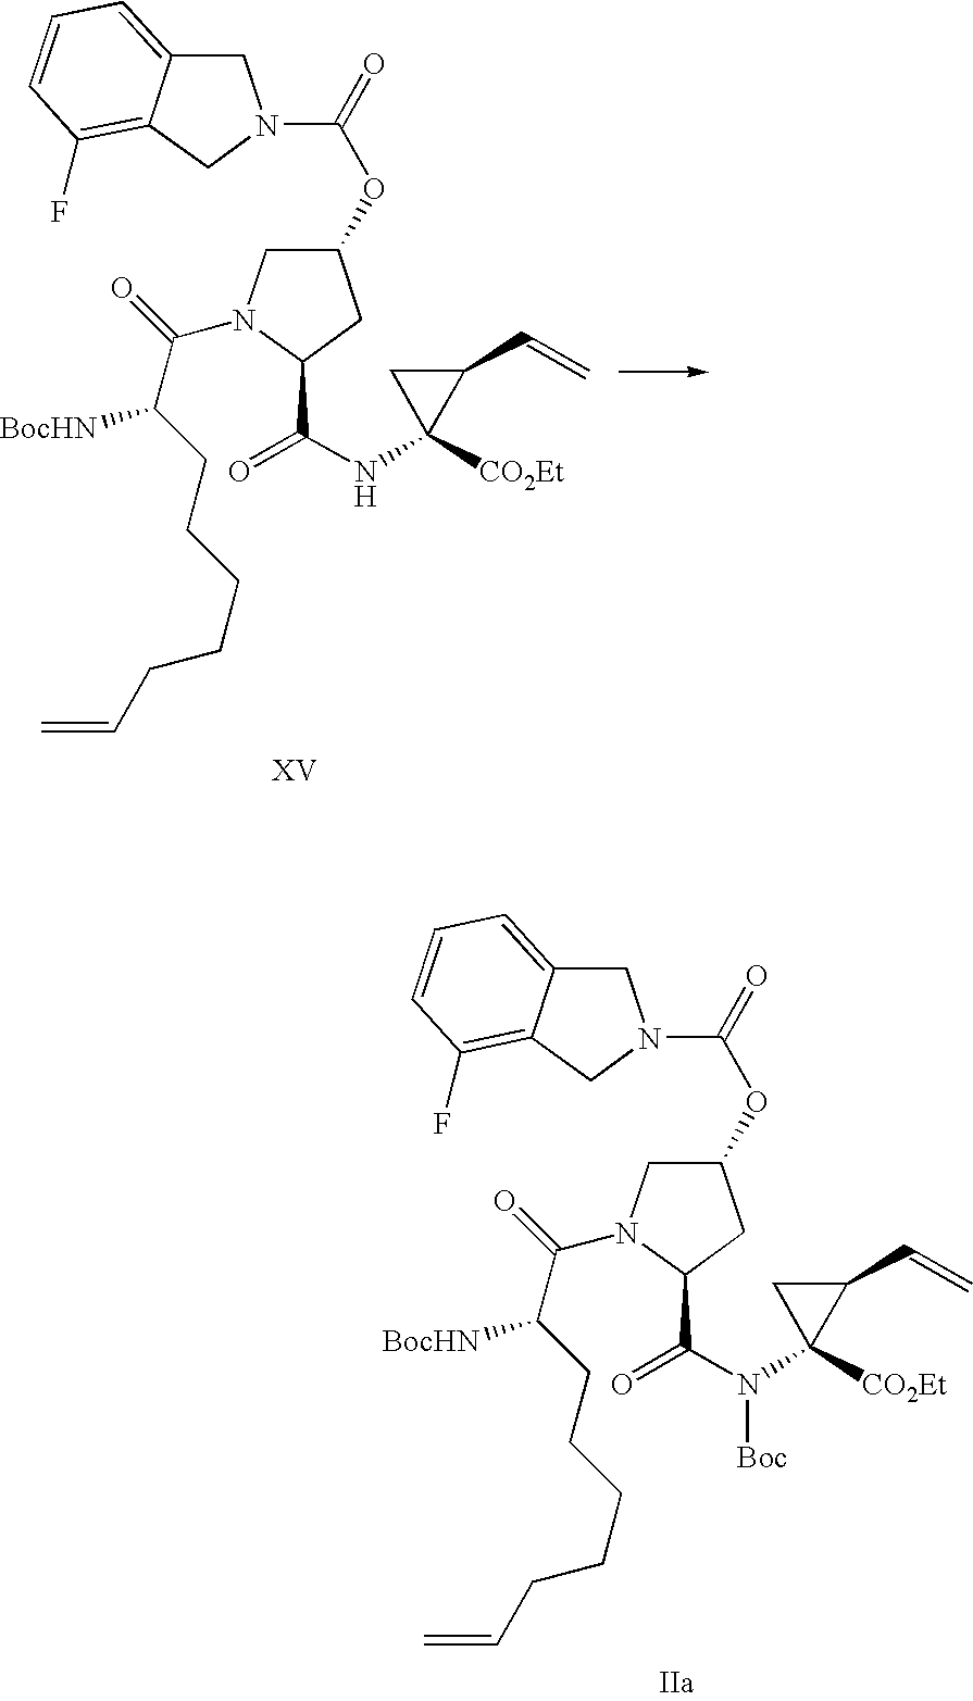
C1C2=CC=CC(F)=C2CN1C(=O)OC1CN(C(C(CCCCCC=C)[BocHN])=O)C(C(NC2([CO2Et])CC2C=C)=O)C1.C1C2=CC=CC(F)=C2CN1C(=O)OC1CN(C(C(CCCCCC=C)[BocHN])=O)C(C(N(C2([CO2Et])CC2C=C)[Boc])=O)C1
